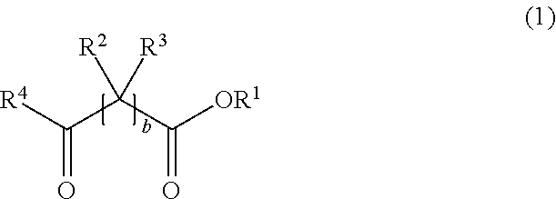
C([R4])(C(C([OR1])=O)([R2])[R3])=O
